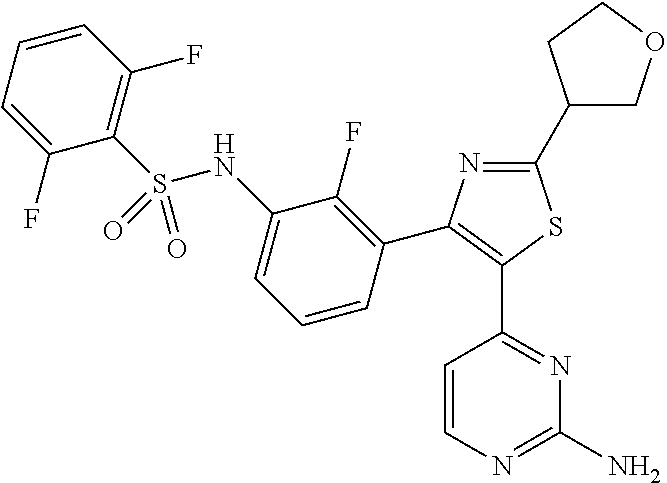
C1=CN=C(N)N=C1C1=C(C2=C(F)C(NS(C3=C(F)C=CC=C3F)(=O)=O)=CC=C2)N=C(C2COCC2)S1
